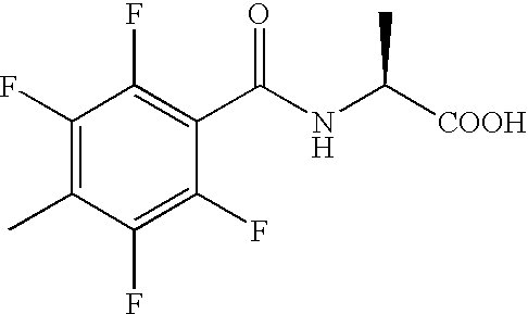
C1(F)=C(F)C(C)=C(F)C(F)=C1C(NC([COOH])C)=O
